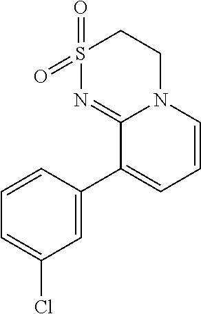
C1S(=O)(=O)N=C2N(C1)C=CC=C2C1=CC(Cl)=CC=C1
